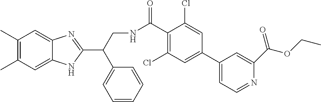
C1(C)=C(C)C=C2C(=C1)N=C(C(CNC(C1=C(Cl)C=C(C3=CC=NC(C(OCC)=O)=C3)C=C1Cl)=O)C1=CC=CC=C1)N2
